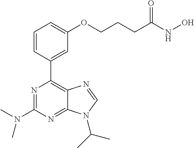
C1=CC(C2=C3C(=NC(N(C)C)=N2)N(C(C)C)C=N3)=CC(OCCCC(NO)=O)=C1
